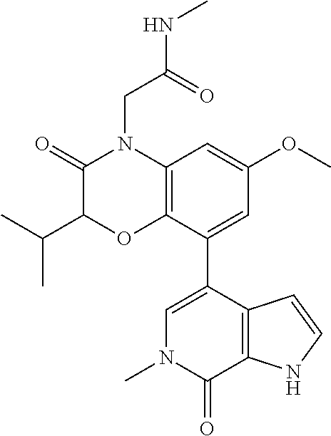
C1(=O)C(C(C)C)OC2=C(N1CC(NC)=O)C=C(OC)C=C2C1=CN(C)C(=O)C2=C1C=CN2
